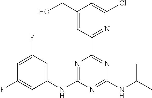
C1(NC2=NC(C3=NC(Cl)=CC(CO)=C3)=NC(NC(C)C)=N2)=CC(F)=CC(F)=C1
